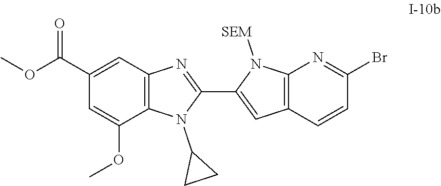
C1(C2=CC3=C(N2[SEM])N=C(Br)C=C3)=NC2=C(N1C1CC1)C(OC)=CC(C(OC)=O)=C2
